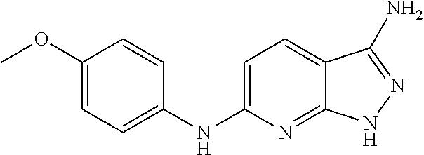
C1(OC)=CC=C(NC2=CC=C3C(=N2)NN=C3N)C=C1
